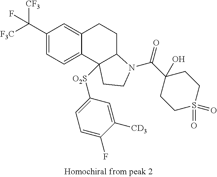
C1(C([CF3])([F3C])F)=CC=C2C(=C1)CCC1C2([O2S]C2=CC=C(F)C([CD3])=C2)CCN1C(=O)C1(O)CCS(=O)(=O)CC1
